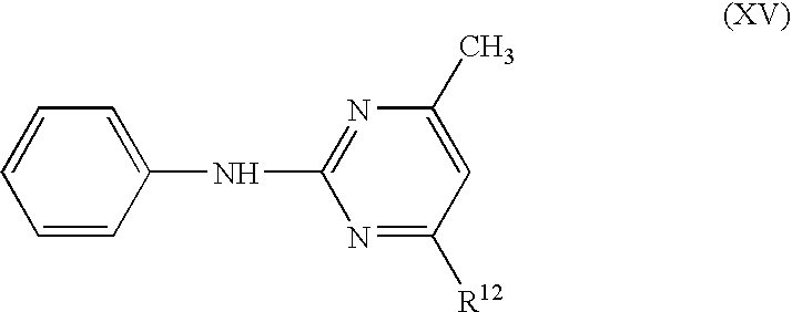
C1=CC=CC(NC2=NC(C)=CC([R12])=N2)=C1
